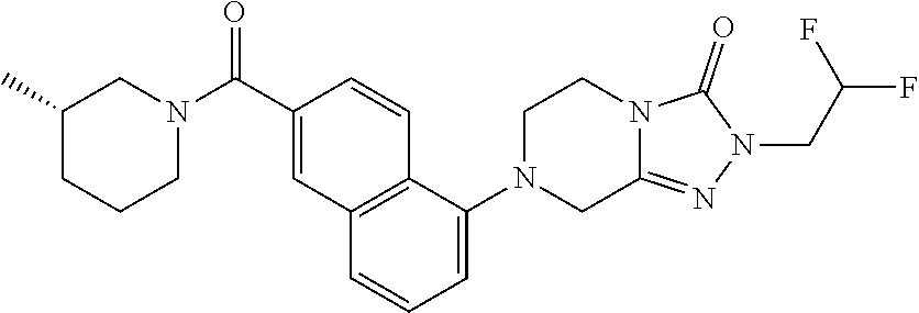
C12=NN(CC(F)F)C(=O)N1CCN(C1=CC=CC3=C1C=CC(C(N1CC(C)CCC1)=O)=C3)C2
